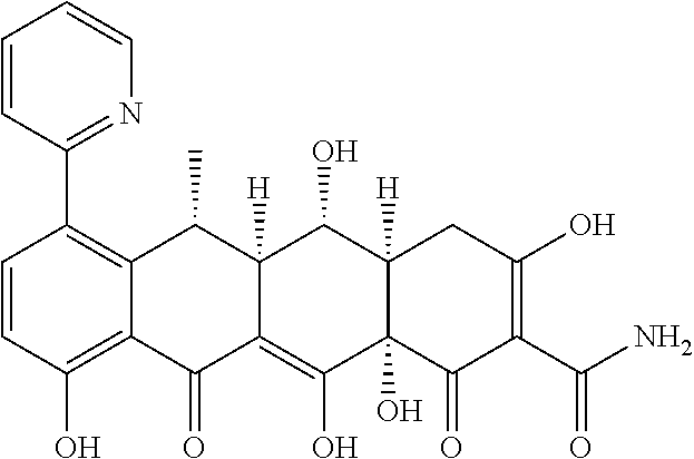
C1=CC(O)=C2C(=C1C1=NC=CC=C1)C(C)C1([H])C(=C(O)C3(O)C([H])(C1O)CC(O)=C(C(N)=O)C3=O)C2=O
